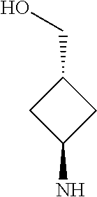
C(C1CC(N)C1)O
